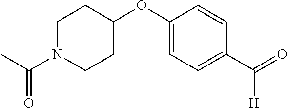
CC(N1CCC(OC2=CC=C(C(=O)[H])C=C2)CC1)=O
